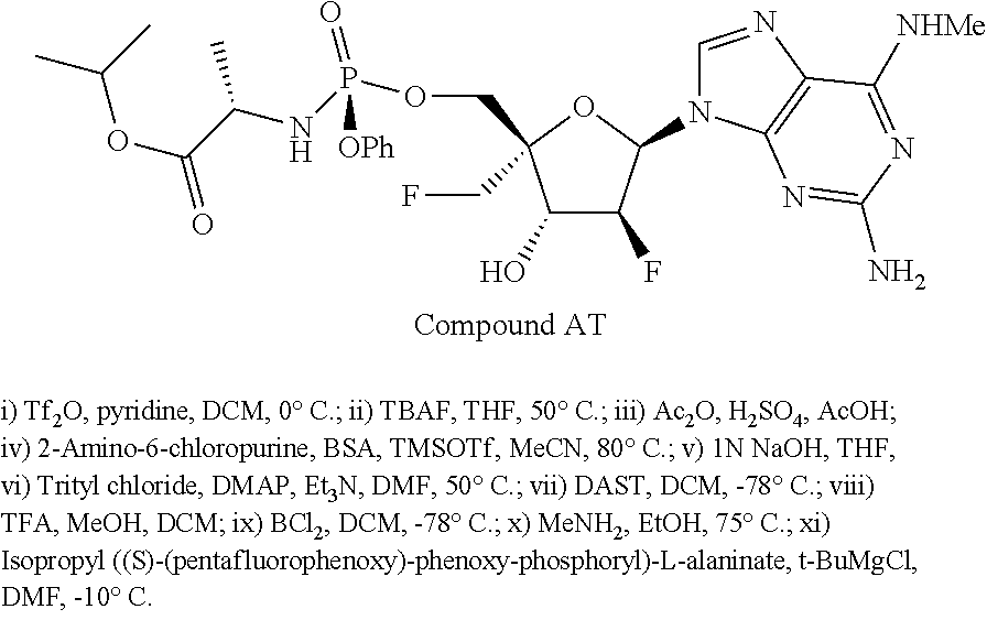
C1(O)C(F)C(N2C=NC3=C2N=C(N)N=C3[NHMe])OC1(COP(NC(C(OC(C)C)=O)C)(=O)[OPh])CF
